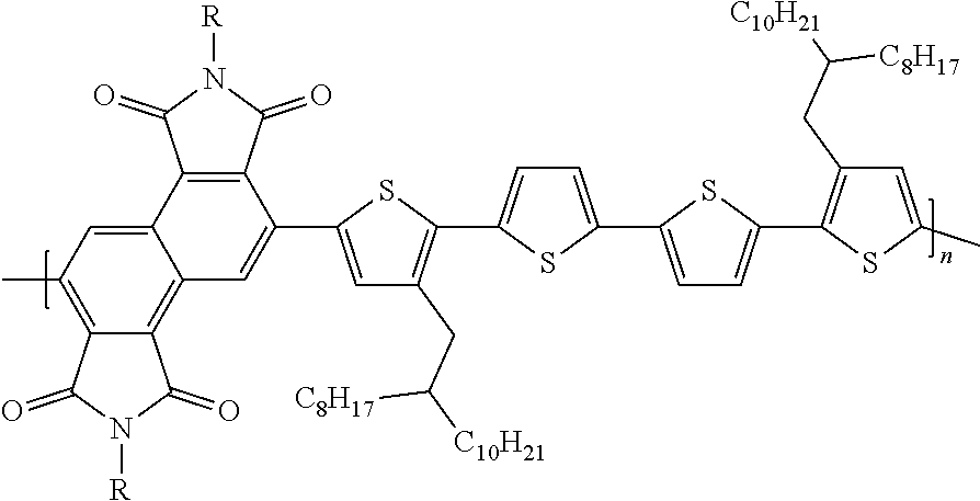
C1=C(C2=CC3=C4C(=C(C)C=C3C3=C2C(=O)N([R])C3=O)C(=O)N([R])C4=O)SC(C2=CC=C(C3=CC=C(C4=C(CC([C10H21])[C8H17])C=C(C)S4)S3)S2)=C1CC([C10H21])[C8H17]
